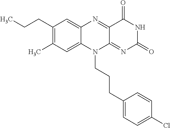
C1(CCC)=C(C)C=C2C(=C1)N=C1C(=NC(=O)NC1=O)N2CCCC1=CC=C(Cl)C=C1
